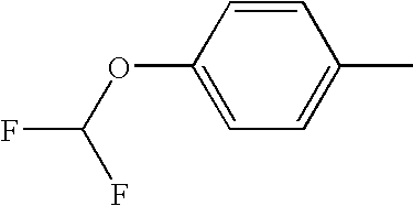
C1=CC(OC(F)F)=CC=C1C
